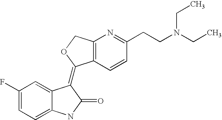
C1(F)=CC=C2C(=C1)C(=C1C3=C(N=C(CCN(CC)CC)C=C3)CO1)C(=O)N2
